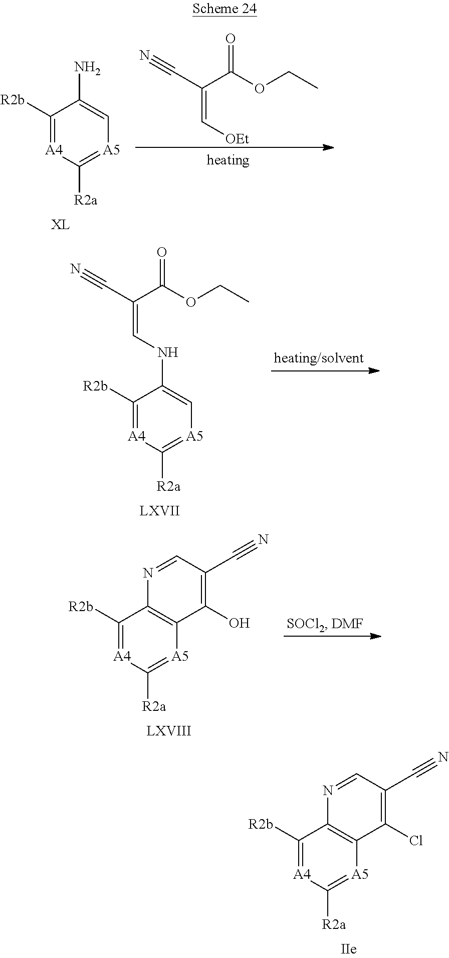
C1([R2b])=[A4]C([R2a])=[A5]C2=C1N=CC(C#N)=C2Cl.C1([R2b])=[A4]C([R2a])=[A5]C=C1N.C(C(C(OCC)=O)=C[OEt])#N.C1([R2b])=[A4]C([R2a])=[A5]C=C1NC=C(C#N)C(OCC)=O.C1([R2b])=[A4]C([R2a])=[A5]C2=C1N=CC(C#N)=C2O
